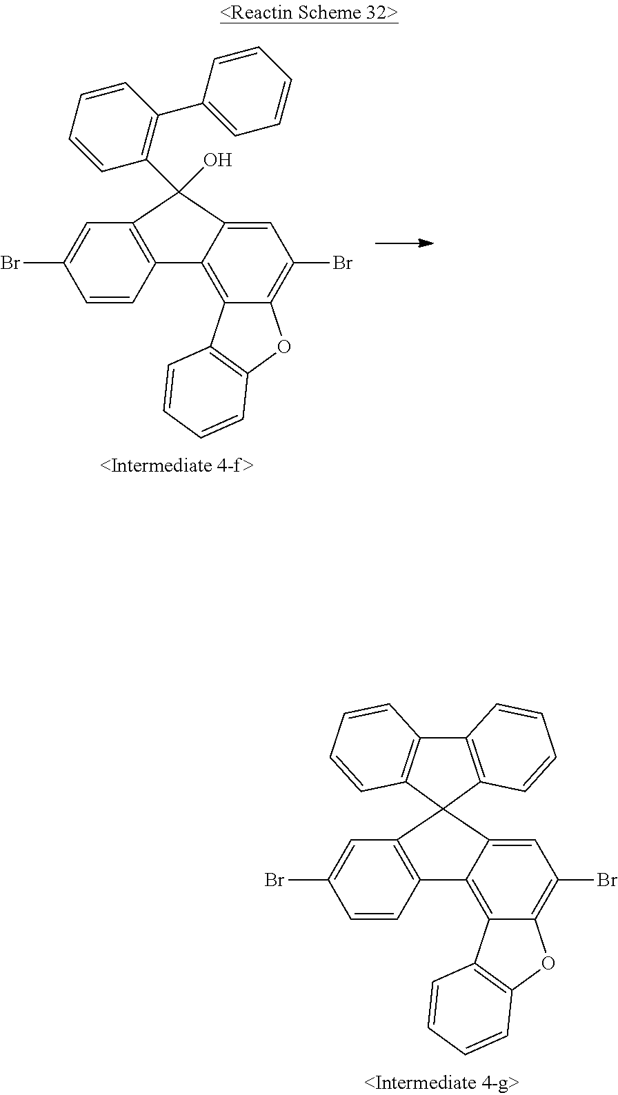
C12=C(C=C(Br)C=C1)C(C1=C(C3=CC=CC=C3)C=CC=C1)(O)C1=CC(Br)=C3C(=C21)C1=C(O3)C=CC=C1.C12=C(C=C(Br)C=C1)C1(C3=CC(Br)=C4C(=C23)C2=C(O4)C=CC=C2)C2=C(C3=C1C=CC=C3)C=CC=C2
